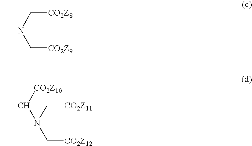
CN(C[CO2Z8])C[CO2Z9].N(C[CO2Z11])(C[CO2Z12])C([CO2Z10])C
